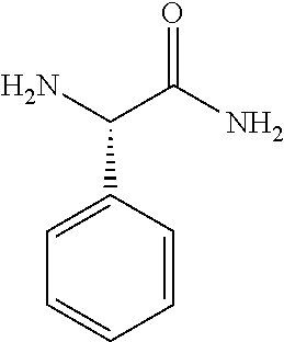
NC(C(N)=O)C1=CC=CC=C1
